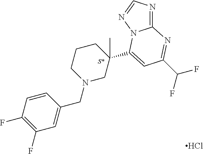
N1=C2N(N=C1)C(C1(C)CN(CC3=CC(F)=C(F)C=C3)CCC1)=CC(C(F)F)=N2.[S*].Cl
